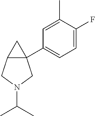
C1=C(F)C(C)=CC(C23C(CN(C(C)C)C2)C3)=C1
